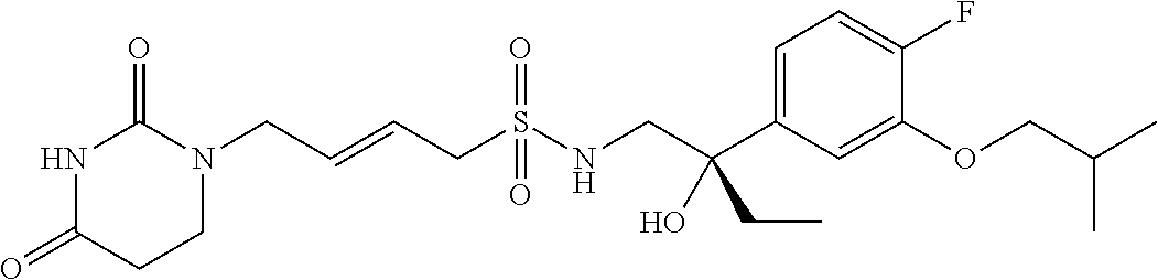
N1C(=O)CCN(CC=CCS(NCC(C2=CC=C(F)C(OCC(C)C)=C2)(CC)O)(=O)=O)C1=O
